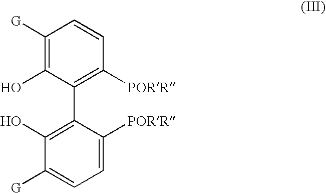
C1([PORR])=CC=C([G])C(O)=C1C1=C([PORR])C=CC([G])=C1O
